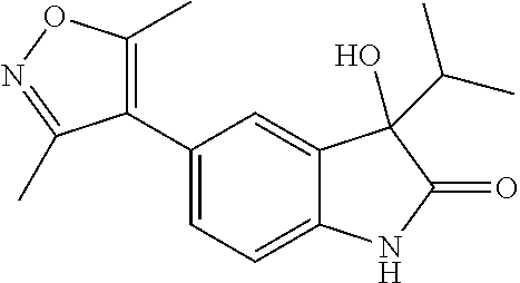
C1(C2=CC=C3C(=C2)C(O)(C(C)C)C(=O)N3)=C(C)ON=C1C
